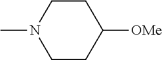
C1CC([OMe])CCN1C
